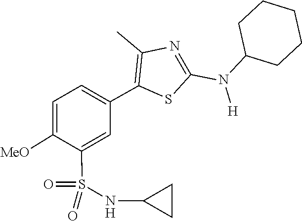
C1C(N(C2=NC(C)=C(C3=CC=C([MeO])C(S(=O)(NC4CC4)=O)=C3)S2)[H])CCCC1
